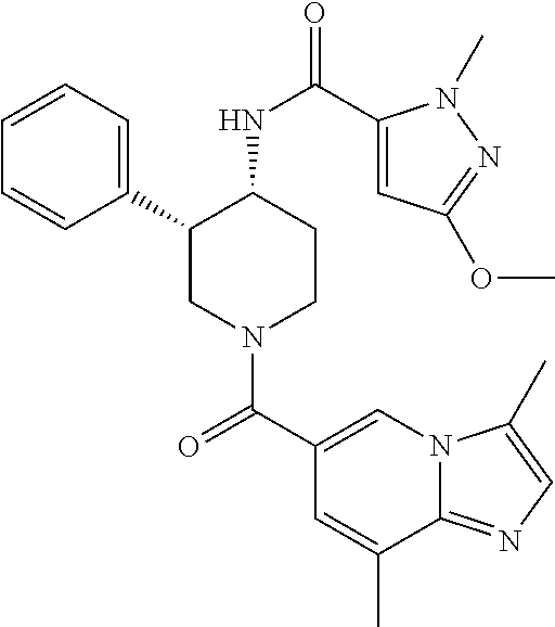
C1=CC=C(C2CN(C(C3=CN4C(=NC=C4C)C(C)=C3)=O)CCC2NC(=O)C2=CC(OC)=NN2C)C=C1
